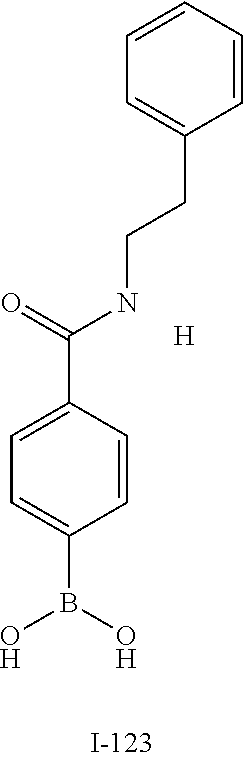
C1=C(C(=O)NCCC2=CC=CC=C2)C=CC(B(O)O)=C1.[H]
